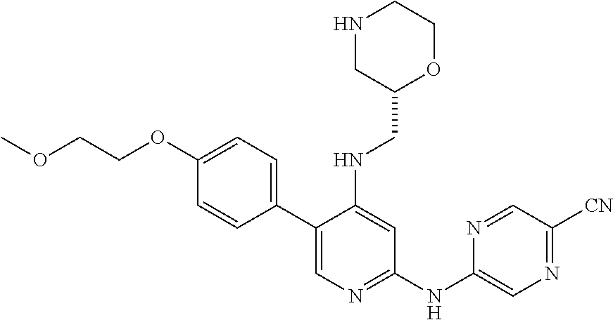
C1(C2=CN=C(NC3=CN=C([CN])C=N3)C=C2NCC2OCCNC2)=CC=C(OCCOC)C=C1
